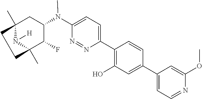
C12(C)N([H])C(C)(C(F)C(N(C3=CC=C(C4=C(O)C=C(C5=CC=NC(OC)=C5)C=C4)N=N3)C)C1)CC2
